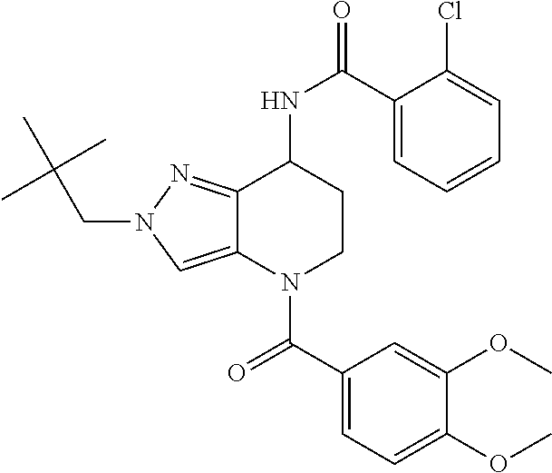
C1(C(NC2CCN(C(C3=CC=C(OC)C(OC)=C3)=O)C3=CN(CC(C)(C)C)N=C23)=O)=CC=CC=C1Cl
